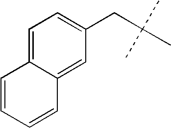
C1=C2C(=CC(CC(C)(C)C)=C1)C=CC=C2
